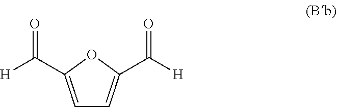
C1=C(C([H])=O)OC(C([H])=O)=C1
